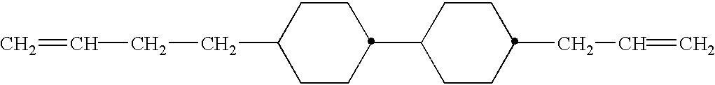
C1(C2CCC(CC=C)CC2)CCC(CCC=C)CC1
